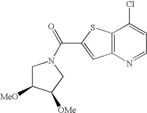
C12=C(N=CC=C1Cl)C=C(C(=O)N1CC([MeO])C([OMe])C1)S2
